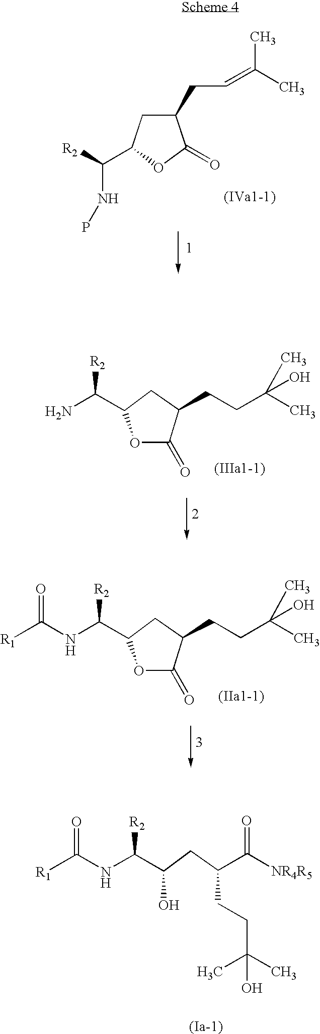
C1C(C([R2])NP)OC(=O)C1CC=C(C)C.C1(C(N)[R2])OC(=O)C(CCC(O)(C)C)C1.C1(C(NC([R1])=O)[R2])OC(=O)C(CCC(O)(C)C)C1.C(CC(C([NR4R5])=O)CCC(C)(C)O)(C(NC([R1])=O)[R2])O
